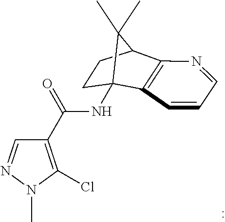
N(C12C3=C(N=CC=C3)C(CC1)C2(C)C)C(=O)C1=C(Cl)N(C)N=C1
